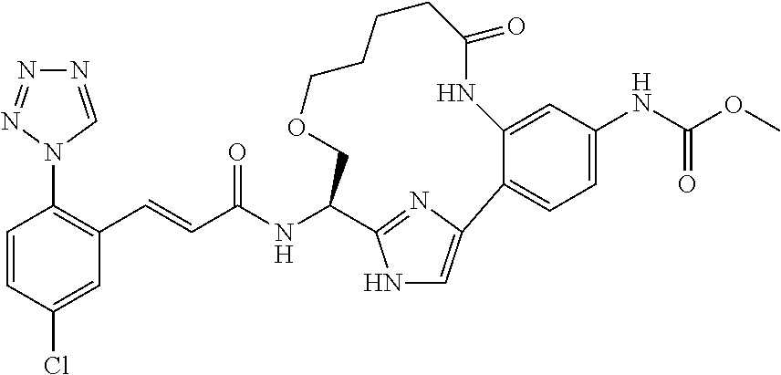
C(C(NC1C2=NC(=CN2)C2=CC=C(NC(OC)=O)C=C2NC(=O)CCCCOC1)=O)=CC1=C(N2C=NN=N2)C=CC(Cl)=C1
